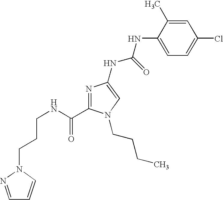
C(CCNC(=O)C1=NC(NC(NC2=CC=C(Cl)C=C2C)=O)=CN1CCCC)N1C=CC=N1
